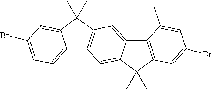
C12=CC=C(Br)C=C1C(C)(C)C1=C2C=C2C(=C1)C1=C(C2(C)C)C=C(Br)C=C1C
